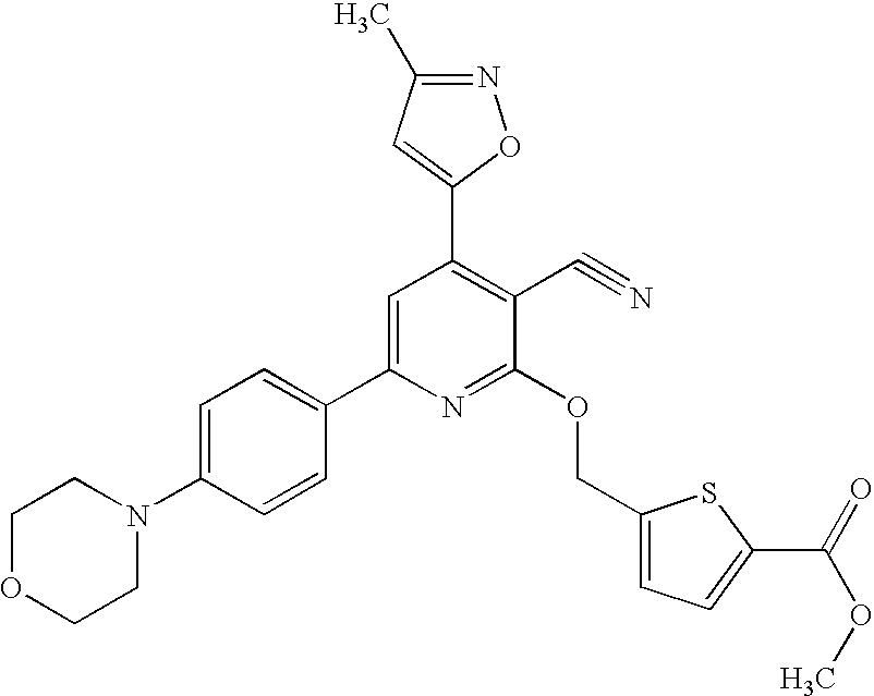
C1=C(N2CCOCC2)C=CC(C2=CC(C3=CC(C)=NO3)=C(C#N)C(OCC3=CC=C(C(=O)OC)S3)=N2)=C1
